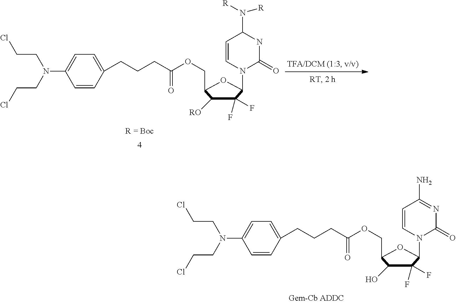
C1=CC(N(CCCl)CCCl)=CC=C1CCCC(OCC1OC(N2C(=O)NC(N([R])[R])C=C2)C(F)(F)C1[RO])=O.C1=CC(N(CCCl)CCCl)=CC=C1CCCC(OCC1OC(N2C(=O)N=C(N)C=C2)C(F)(F)C1O)=O
